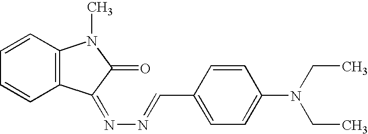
C1=CC=CC2=C1N(C)C(=O)C2=NN=CC1=CC=C(N(CC)CC)C=C1
